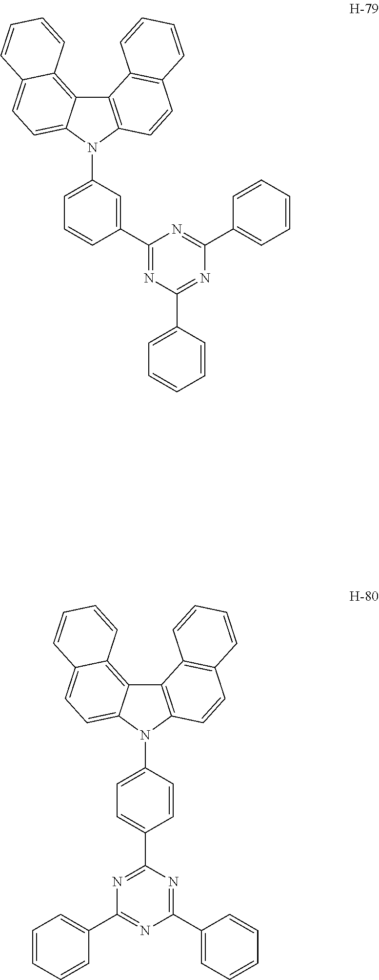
C12=C(N(C3=CC=CC(C4=NC(C5=CC=CC=C5)=NC(C5=CC=CC=C5)=N4)=C3)C3=CC=C4C(=C13)C=CC=C4)C=CC1=C2C=CC=C1.C12=C(N(C3=CC=C(C4=NC(C5=CC=CC=C5)=NC(C5=CC=CC=C5)=N4)C=C3)C3=CC=C4C(=C13)C=CC=C4)C=CC1=C2C=CC=C1
